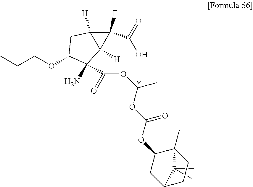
C1(F)(C(=O)O)C2([H])C1([H])C(C(=O)OC(C)OC(OC1CC3C(C)(C)C1(C)CC3)=O)(N)C(OCCC)C2
